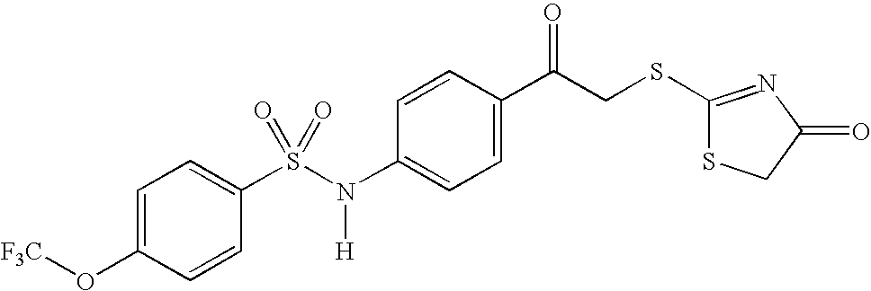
C1=CC(C(CSC2=NC(=O)CS2)=O)=CC=C1N(S(=O)(C1=CC=C(O[F3C])C=C1)=O)[H]
